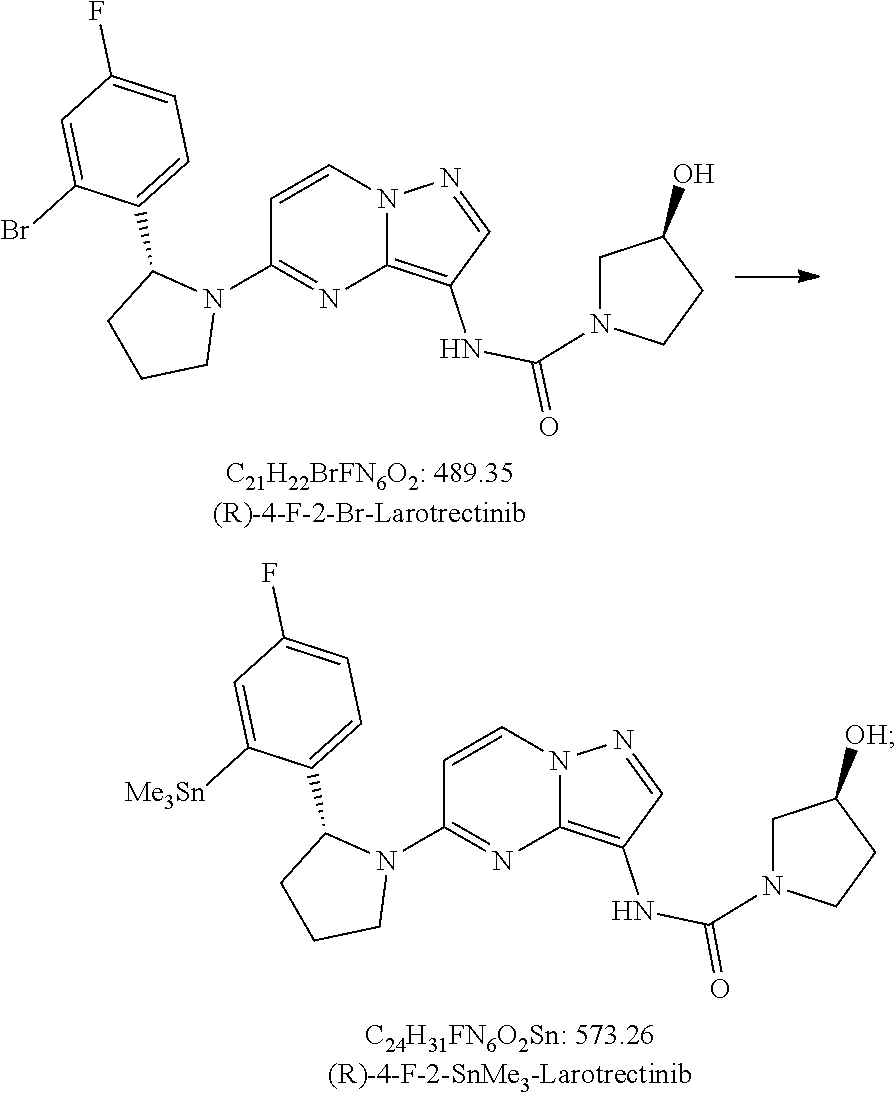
C1=CN2C(=C(NC(N3CCC(O)C3)=O)C=N2)N=C1N1C(C2=CC=C(F)C=C2Br)CCC1.C1=CN2C(=C(NC(N3CCC([OH])C3)=O)C=N2)N=C1N1C(C2=CC=C(F)C=C2[Me3Sn])CCC1
